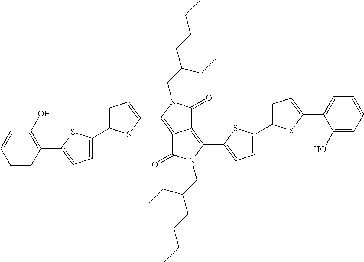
C12=C(C3=CC=C(C4=CC=C(C5=C(O)C=CC=C5)S4)S3)N(CC(CC)CCCC)C(=O)C1=C(C1=CC=C(C3=CC=C(C4=CC=CC=C4O)S3)S1)N(CC(CC)CCCC)C2=O
